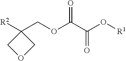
[R2]C1(COC(C(O[R1])=O)=O)COC1
